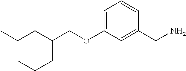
C(CC(CCC)COC1=CC=CC(CN)=C1)C
